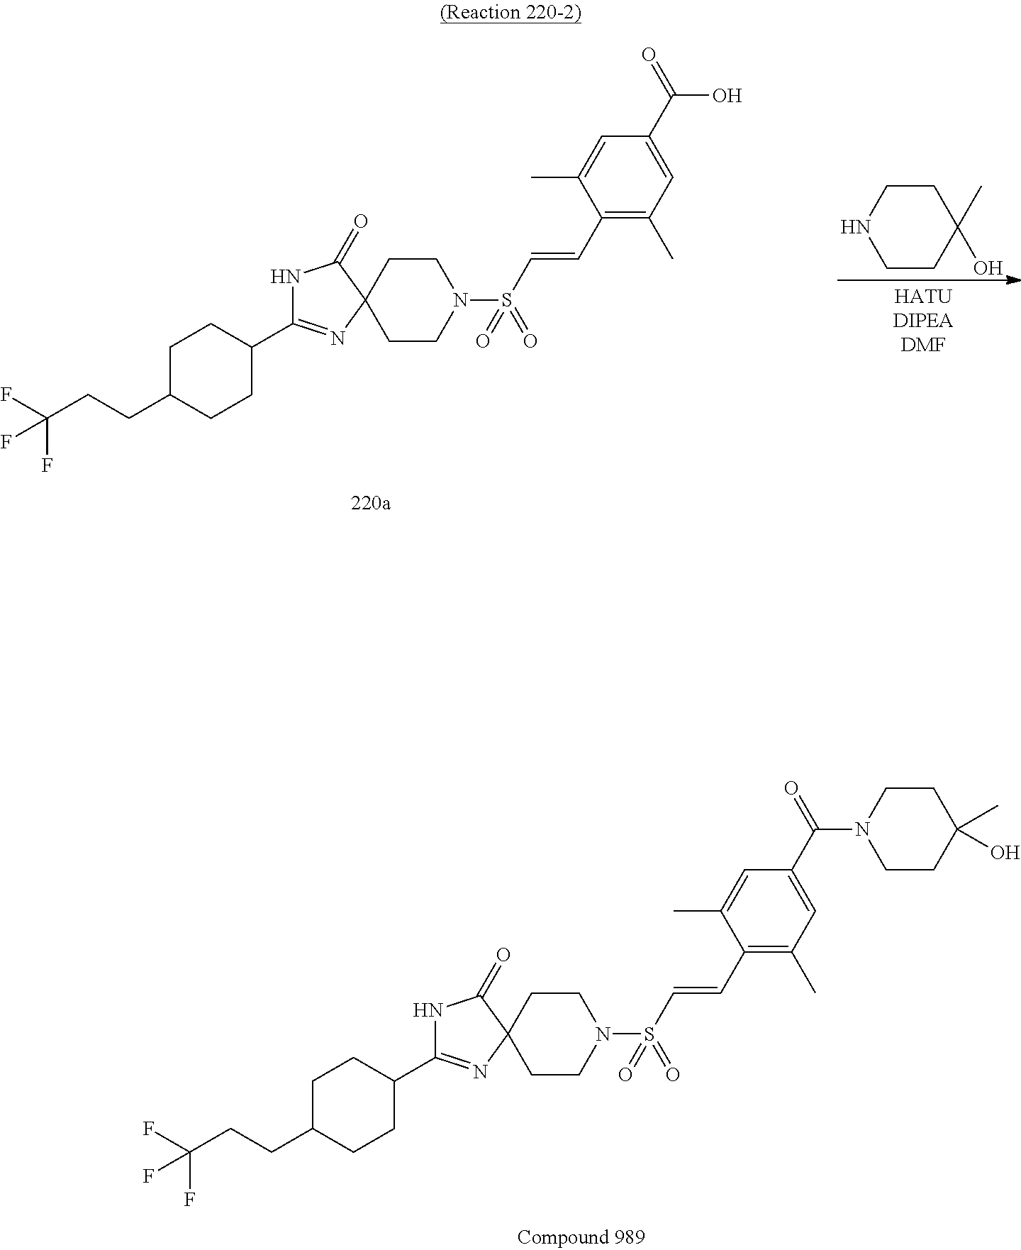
N1C(C2CCC(CCC(F)(F)F)CC2)=NC2(C1=O)CCN(S(=O)(=O)C=CC1=C(C)C=C(C(O)=O)C=C1C)CC2.C1CC(C)(O)CCN1.N1C(C2CCC(CCC(F)(F)F)CC2)=NC2(C1=O)CCN(S(=O)(=O)C=CC1=C(C)C=C(C(N3CCC(C)(O)CC3)=O)C=C1C)CC2
